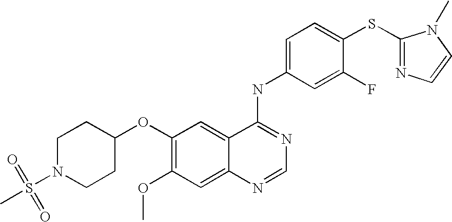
C1N(S(=O)(=O)C)CCC(OC2=C(OC)C=C3C(=C2)C(NC2=CC=C(SC4=NC=CN4C)C(F)=C2)=NC=N3)C1
